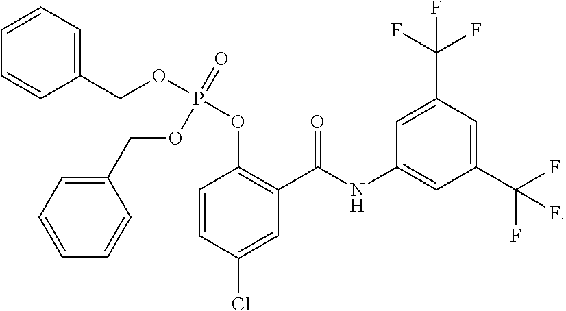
C1=CC(Cl)=CC(C(NC2=CC(C(F)(F)F)=CC(C(F)(F)F)=C2)=O)=C1OP(OCC1=CC=CC=C1)(=O)OCC1=CC=CC=C1
